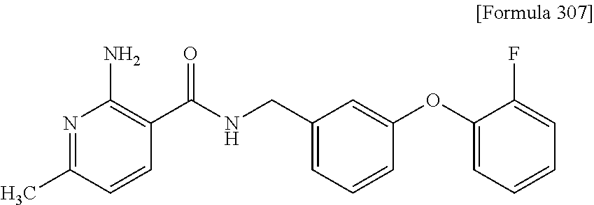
N1=C(C)C=CC(C(NCC2=CC=CC(OC3=CC=CC=C3F)=C2)=O)=C1N
